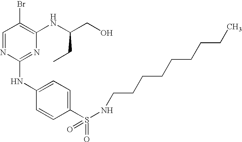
C1=NC(NC2=CC=C(S(=O)(=O)NCCCCCCCCC)C=C2)=NC(NC(CO)CC)=C1Br
